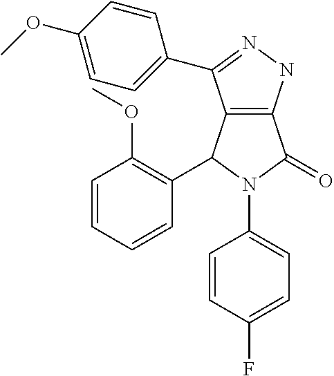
C12=C(NN=C1C1=CC=C(OC)C=C1)C(=O)N(C1=CC=C(F)C=C1)C2C1=C(OC)C=CC=C1
